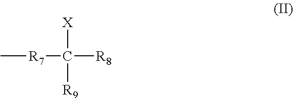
C[R7]C([R8])([R9])[X]
